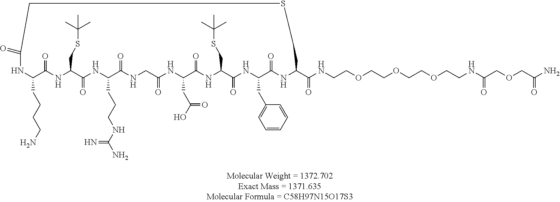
NCCCCC1NC(=O)CSCC(C(NCCOCCOCCOCCNC(COCC(N)=O)=O)=O)NC(=O)C(CC2=CC=CC=C2)NC(=O)C(CSC(C)(C)C)NC(=O)C(CC(O)=O)NC(=O)CNC(=O)C(CCCNC(N)=N)NC(=O)C(CSC(C)(C)C)NC1=O
